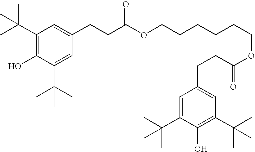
C1=C(C(C)(C)C)C(O)=C(C(C)(C)C)C=C1CCC(OCCCCCCOC(=O)CCC1=CC(C(C)(C)C)=C(O)C(C(C)(C)C)=C1)=O
